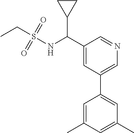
C1(C(NS(=O)(=O)CC)C2CC2)=CC(C2=CC(C)=CC(C)=C2)=CN=C1
